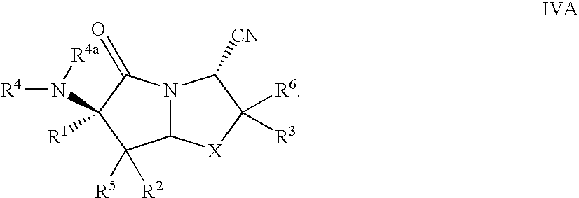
N12C([X]C([R6])([R3])C1[CN])C([R5])([R2])C(N([R4])[R4a])([R1])C2=O
